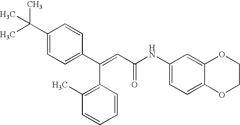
C(=CC(=O)NC1=CC=C2C(=C1)OCCO2)(C1=CC=C(C(C)(C)C)C=C1)C1=C(C)C=CC=C1
